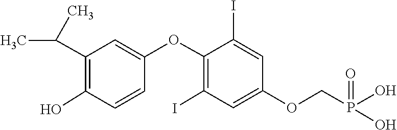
OC1=C(C(C)C)C=C(OC2=C(I)C=C(OCP(O)(=O)O)C=C2I)C=C1
